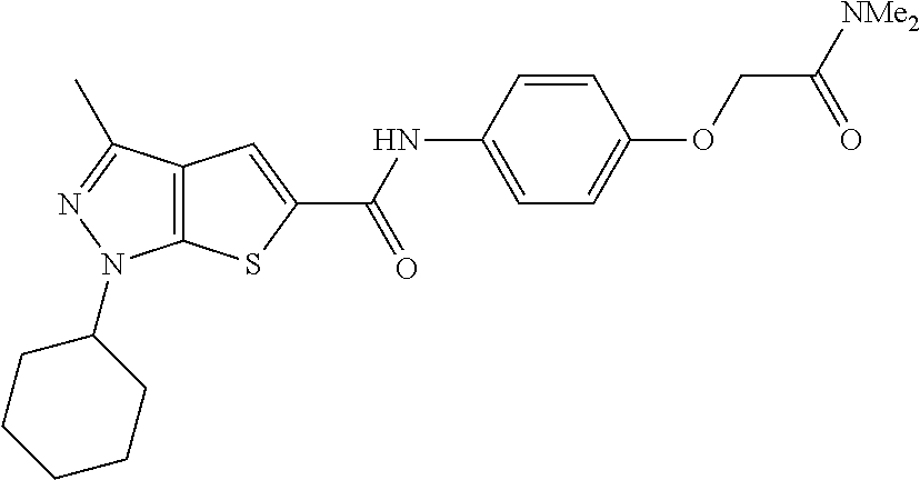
C12=C(C(C)=NN1C1CCCCC1)C=C(C(NC1=CC=C(OCC(=O)[NMe2])C=C1)=O)S2
